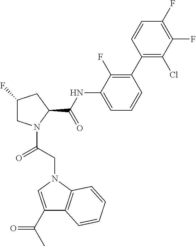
C1C(F)CC(C(NC2=CC=CC(C3=C(Cl)C(F)=C(F)C=C3)=C2F)=O)N1C(CN1C=C(C(C)=O)C2=C1C=CC=C2)=O
